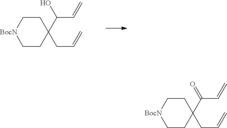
C1CC(C(O)C=C)(CC=C)CC[BocN]1.C1CC(C(=O)C=C)(CC=C)CC[BocN]1
